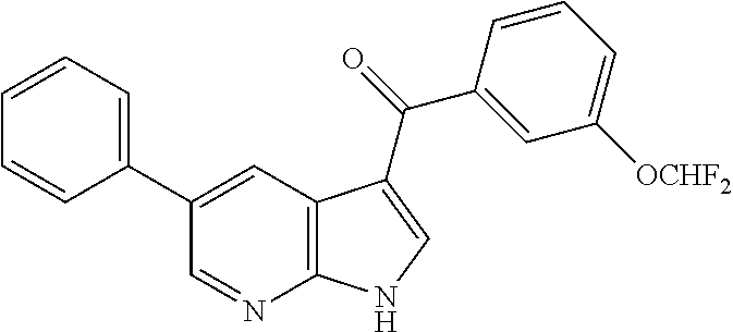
C1(C2=CC3=C(N=C2)NC=C3C(C2=CC([OCHF2])=CC=C2)=O)=CC=CC=C1
